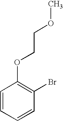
C1=CC=CC(Br)=C1OCCOC
